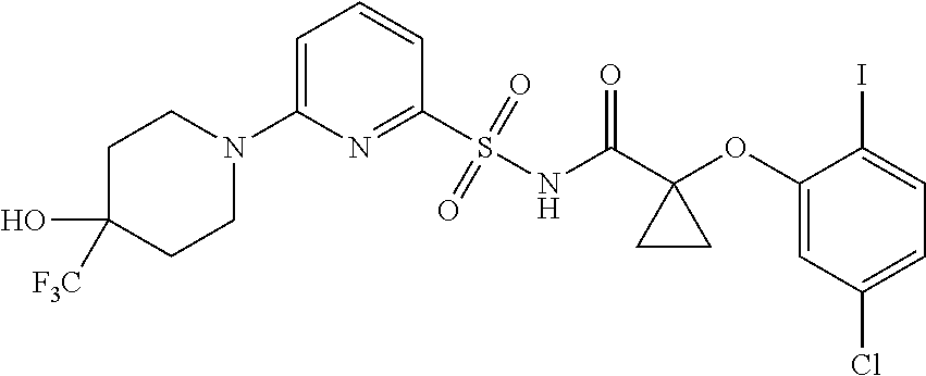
C1(S(NC(C2(OC3=CC(Cl)=CC=C3I)CC2)=O)(=O)=O)=NC(N2CCC(O)([F3C])CC2)=CC=C1
